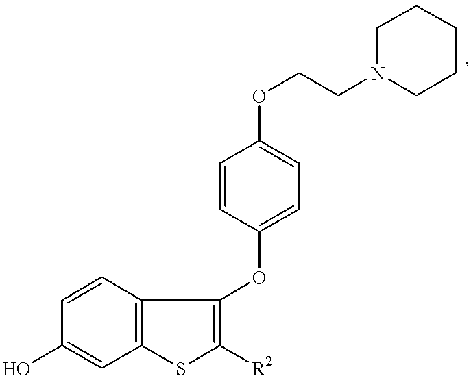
C1(O)=CC2=C(C=C1)C(OC1=CC=C(OCCN3CCCCC3)C=C1)=C([R2])S2
